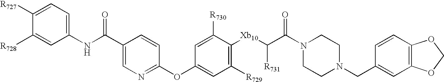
C1([R727])=CC=C(NC(C2=CN=C(OC3=CC([R729])=C([Xb10]C(C(N4CCN(CC5=CC6=C(C=C5)OCO6)CC4)=O)[R731])C([R730])=C3)C=C2)=O)C=C1[R728]
